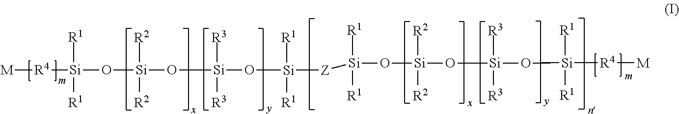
[R4]([Si]([R1])([R1])O[Si](O[Si](O[Si]([R1])([R1])[Z][Si]([R1])([R1])O[Si](O[Si](O[Si]([R1])([R1])[R4][M])([R3])[R3])([R2])[R2])([R3])[R3])([R2])[R2])[M]
